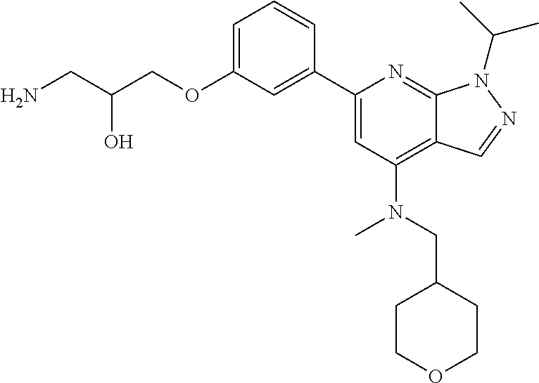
NCC(COC1=CC=CC(C2=CC(N(C)CC3CCOCC3)=C3C(=N2)N(C(C)C)N=C3)=C1)O
